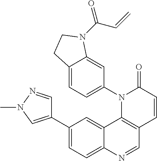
C12=CC(C3=CN(C)N=C3)=CC=C1N=CC1=C2N(C2=CC=C3C(=C2)N(C(C=C)=O)CC3)C(=O)C=C1
